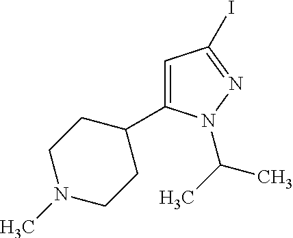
C1N(C)CCC(C2=CC(I)=NN2C(C)C)C1
